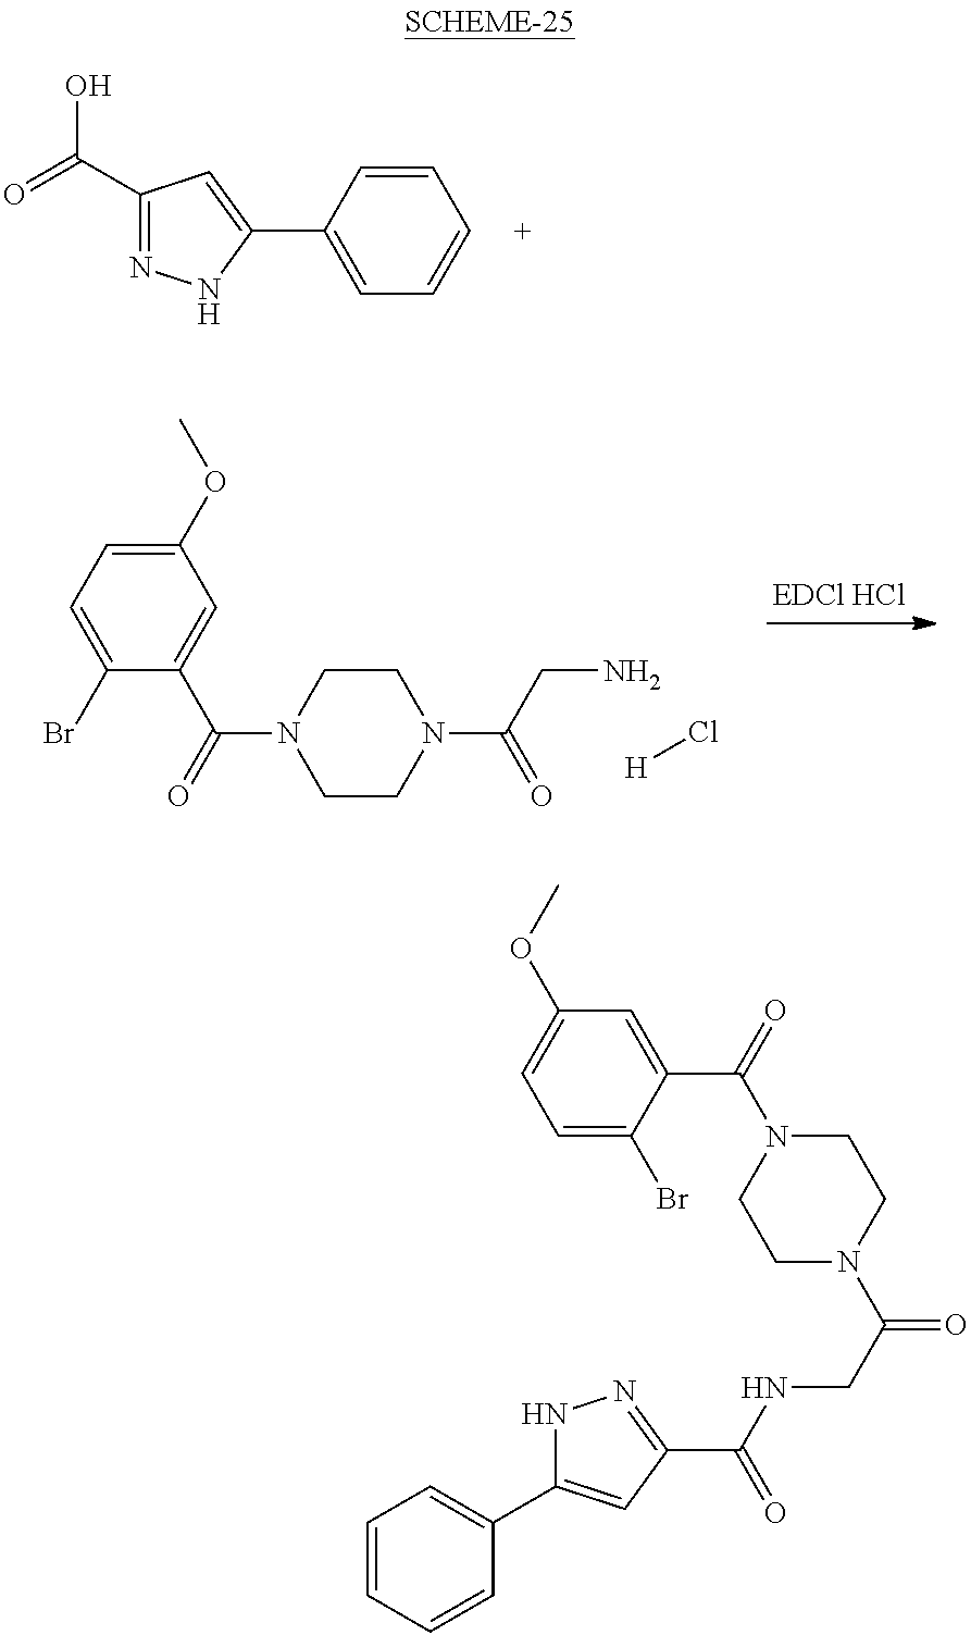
C1(C(=O)O)=NNC(C2=CC=CC=C2)=C1.C1(OC)=CC=C(Br)C(C(=O)N2CCN(C(CN)=O)CC2)=C1.[H]Cl.C1=C(Br)C(C(=O)N2CCN(C(CNC(=O)C3=NNC(C4=CC=CC=C4)=C3)=O)CC2)=CC(OC)=C1
